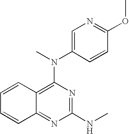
C12=NC(NC)=NC(N(C3=CN=C(OC)C=C3)C)=C1C=CC=C2
